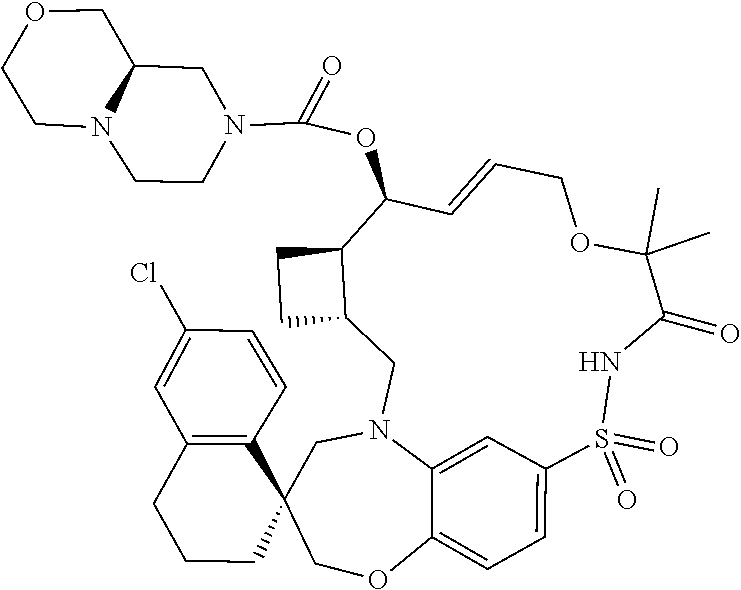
C12C(CN3C4=CC(=CC=C4OCC4(C5=C(C=C(Cl)C=C5)CCC4)C3)S(=O)(=O)NC(=O)C(C)(C)OCC=CC1OC(=O)N1CCN3CCOCC3C1)CC2
